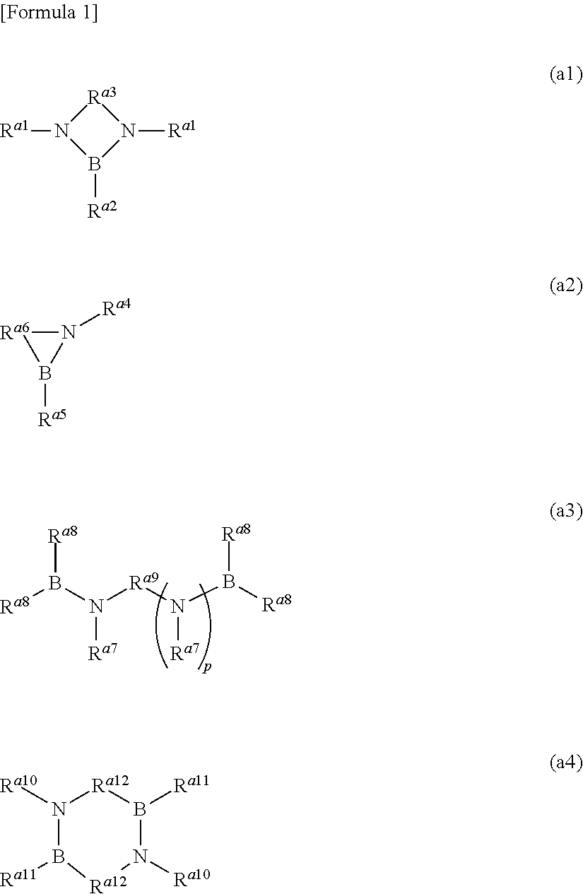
[Ra8]B(N([Ra9]N(B([Ra8])[Ra8])[Ra7])[Ra7])[Ra8].[Ra3]1N([Ra1])B([Ra2])N1[Ra1].N1([Ra4])[Ra6]B1[Ra5].N1([Ra10])B([Ra11])[Ra12]N([Ra10])B([Ra11])[Ra12]1
